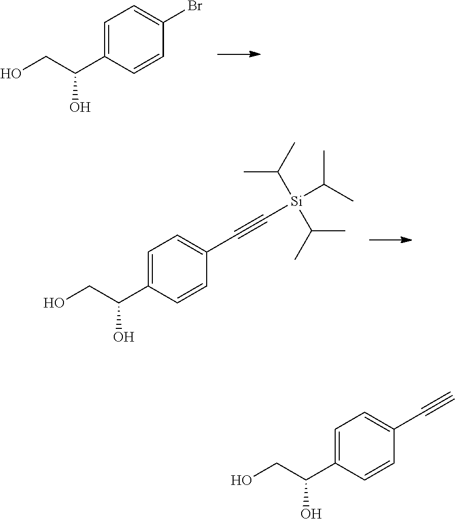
C(C(C1=CC=C(Br)C=C1)O)O.C(C(C1=CC=C(C#C[Si](C(C)C)(C(C)C)C(C)C)C=C1)O)O.C(C(C1=CC=C(C#C)C=C1)O)O
